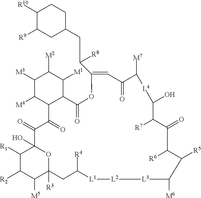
C1([R1])C([R2])C([M5])C2([R3])OC1(O)C(=O)C(=O)C1C(C([M1])C([M2])C([M3])C1[M4])C(=O)OC(C(CC1CCC([R10])C([R9])C1)[R8])=CC(=O)C([M7])[L4]C(O)C([R7])C(=O)C([R6])C([R5])C([M6])[L3][L2][L1]C([R4])C2
